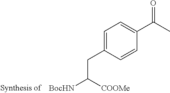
C1=C(CC([BocHN])[COOMe])C=CC(C(C)=O)=C1
